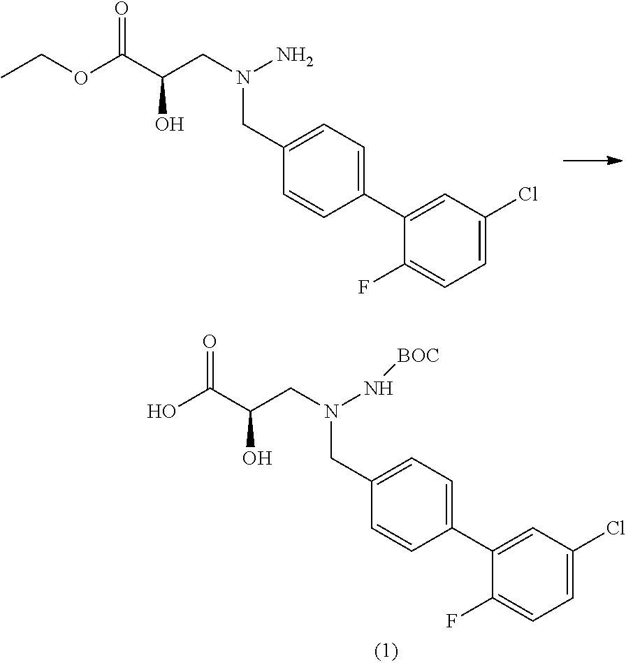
CCOC(C(CN(N)CC1=CC=C(C2=CC(Cl)=CC=C2F)C=C1)O)=O.OC(C(CN(N[BOC])CC1=CC=C(C2=CC(Cl)=CC=C2F)C=C1)O)=O
